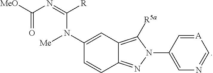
C1=[A]C=NC=C1N1C([R5a])=C2C(=N1)C=CC(N([Me])C(=NC([MeO])=O)[R])=C2
